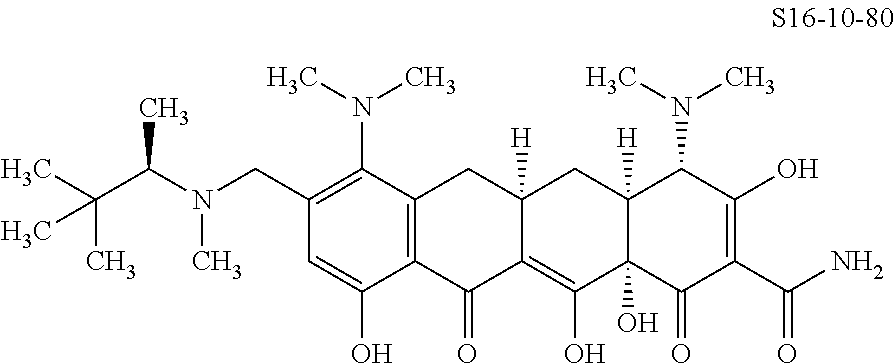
C1(CN(C(C(C)(C)C)C)C)=C(N(C)C)C2=C(C(O)=C1)C(=O)C1=C(O)C3(O)C([H])(CC1([H])C2)C(N(C)C)C(O)=C(C(N)=O)C3=O
